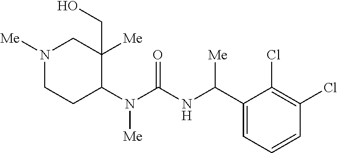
N1([Me])CCC(N(C(=O)NC(C2=CC=CC(Cl)=C2Cl)[Me])[Me])C([Me])(CO)C1
